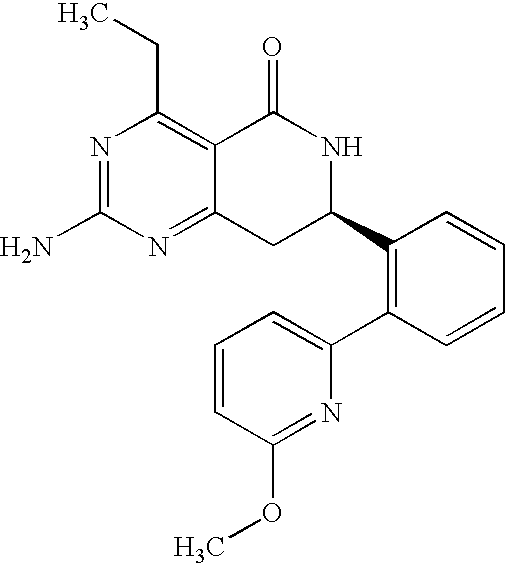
N1=C(N)N=C2C(=C1CC)C(=O)NC(C1=C(C3=CC=CC(OC)=N3)C=CC=C1)C2
